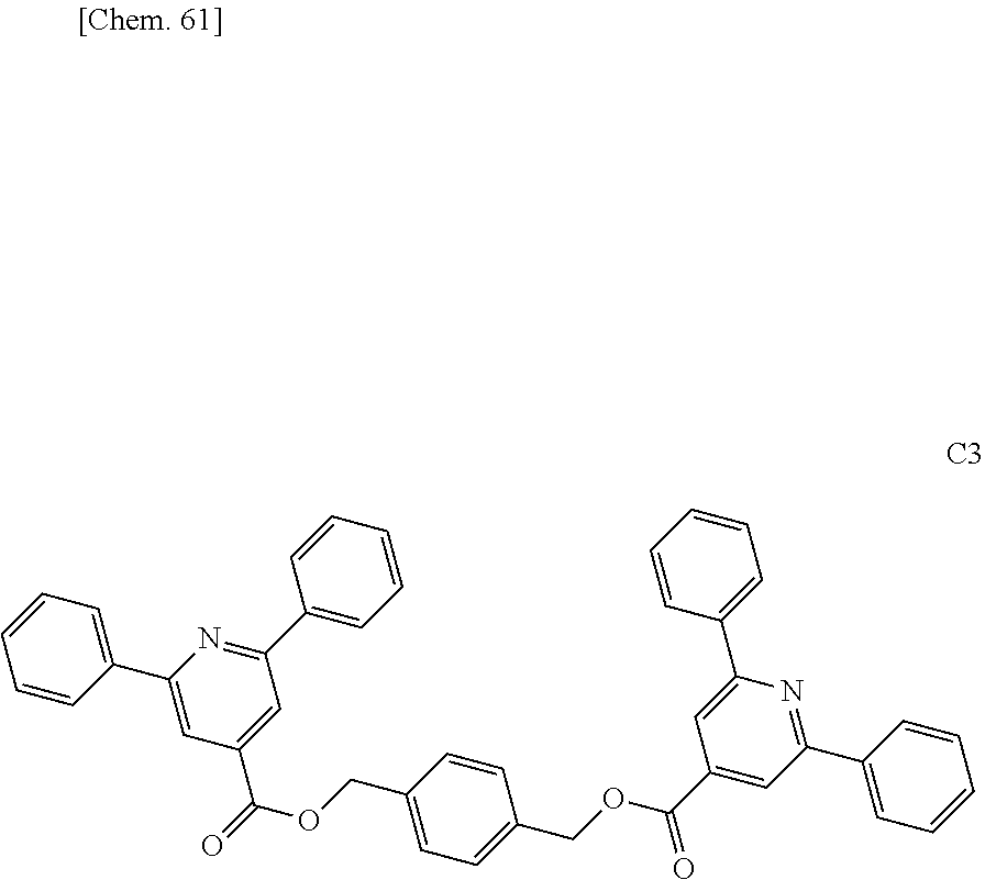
C1(C(=O)OCC2=CC=C(COC(=O)C3=CC(C4=CC=CC=C4)=NC(C4=CC=CC=C4)=C3)C=C2)=CC(C2=CC=CC=C2)=NC(C2=CC=CC=C2)=C1
